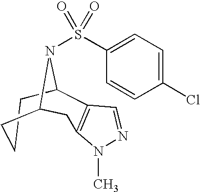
C1CCC2CC3=C(C1N2S(=O)(=O)C1=CC=C(Cl)C=C1)C=NN3C
